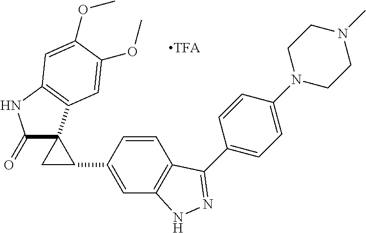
C1C(C2=CC3=C(C=C2)C(C2=CC=C(N4CCN(C)CC4)C=C2)=NN3)C12C(=O)NC1=C2C=C(OC)C(OC)=C1
